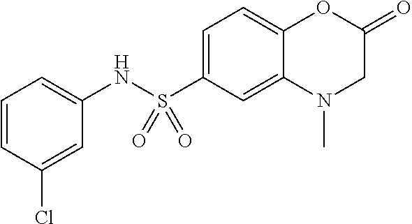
C1=C(S(NC2=CC=CC(Cl)=C2)(=O)=O)C=C2C(=C1)OC(=O)CN2C
